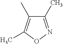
C1(C)=NOC(C)=C1C
